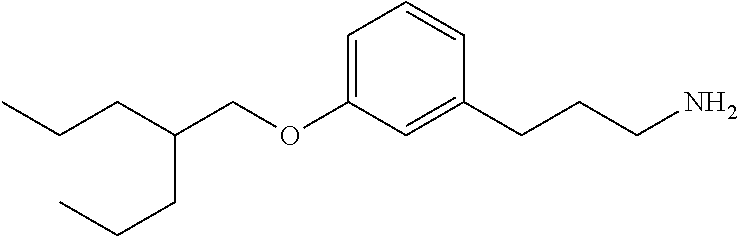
C1=CC(CCCN)=CC(OCC(CCC)CCC)=C1
